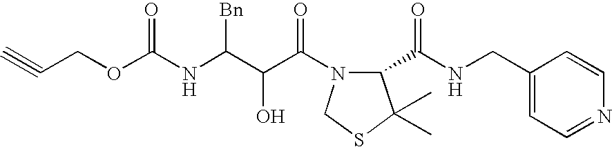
C(COC(NC(C(C(N1C(C(NCC2=CC=NC=C2)=O)C(C)(C)SC1)=O)O)[Bn])=O)#C
